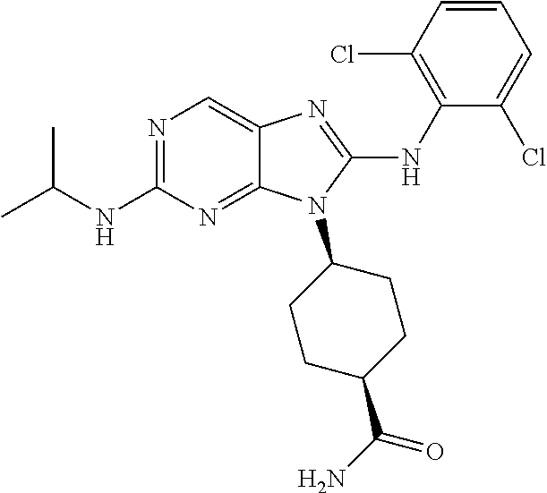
N1=C(NC(C)C)N=C2C(=C1)N=C(NC1=C(Cl)C=CC=C1Cl)N2C1CCC(C(N)=O)CC1
